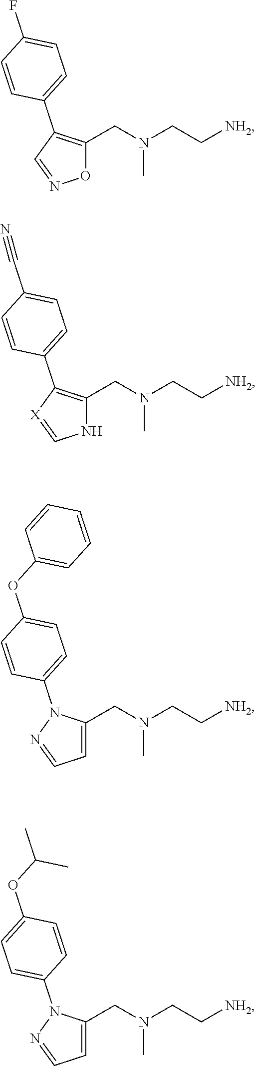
C1=C(CN(CC[NH2])C)N(C2=CC=C(OC3=CC=CC=C3)C=C2)N=C1.O1C(CN(CC[NH2])C)=C(C2=CC=C(F)C=C2)C=N1.N1C(CN(CC[NH2])C)=C(C2=CC=C(C#N)C=C2)[X]=C1.C1=C(CN(CC[NH2])C)N(C2=CC=C(OC(C)C)C=C2)N=C1
